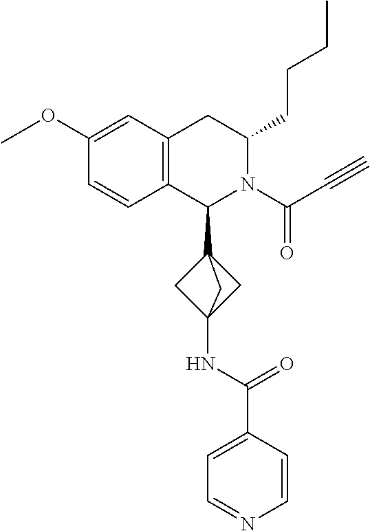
C12=C(CC(CCCC)N(C(C#C)=O)C1C13CC(NC(C4=CC=NC=C4)=O)(C1)C3)C=C(OC)C=C2
